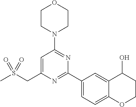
C1=C(CS(C)(=O)=O)N=C(C2=CC=C3C(=C2)C(O)CCO3)N=C1N1CCOCC1
